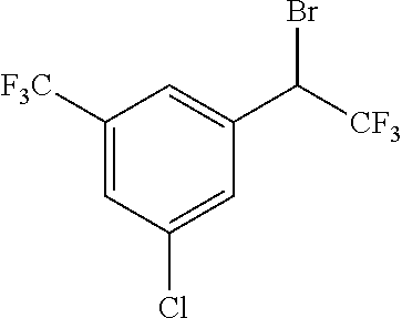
C1([F3C])=CC(Cl)=CC(C([CF3])Br)=C1
